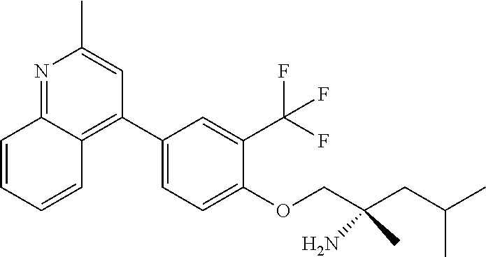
C1=CC=CC2=C(C3=CC=C(OCC(CC(C)C)(C)N)C(C(F)(F)F)=C3)C=C(C)N=C12
